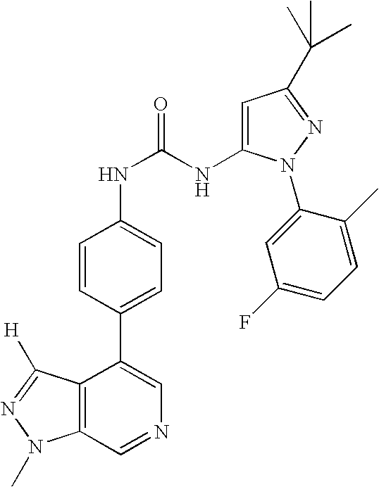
C12=C(C=NC=C1C1=CC=C(NC(NC3=CC(C(C)(C)C)=NN3C3=CC(F)=CC=C3C)=O)C=C1)N(C)N=C2[H]
